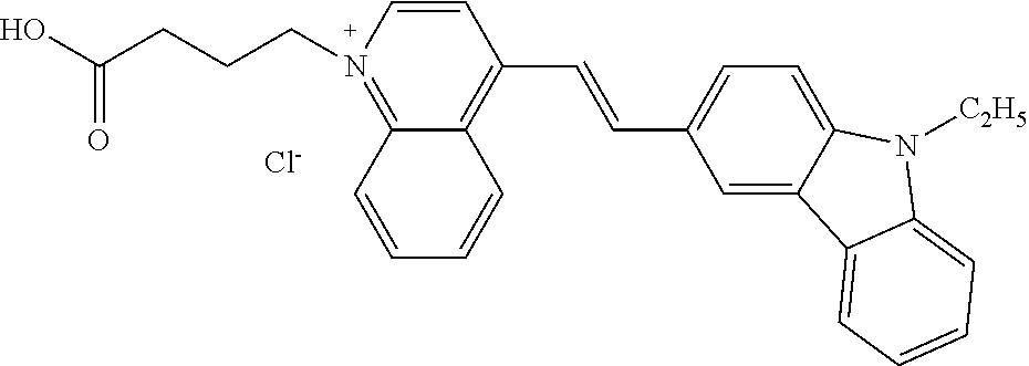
O=C(O)CCCN1=C2C(=C(C=CC3=CC=C4C(=C3)C3=CC=CC=C3N4[C2H5])C=C1)C=CC=C2.[Cl-]
